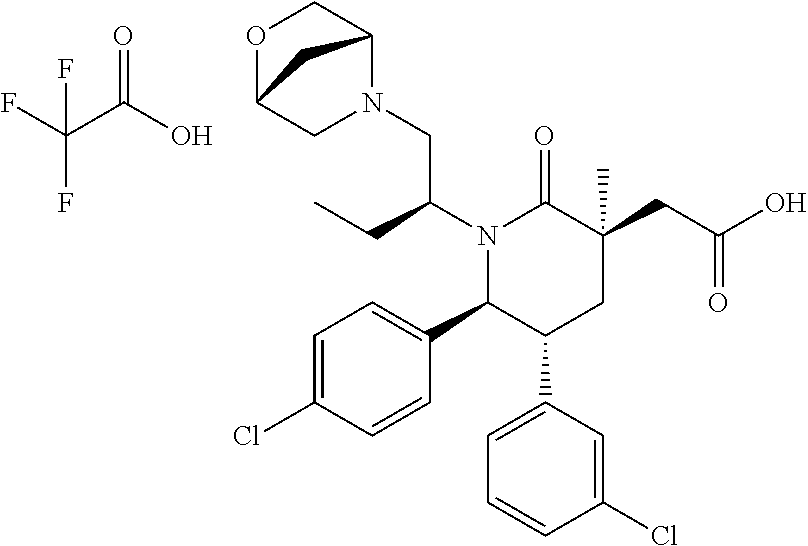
N1(C(CC)CN2C3COC(C2)C3)C(C2=CC=C(Cl)C=C2)C(C2=CC=CC(Cl)=C2)CC(C)(CC(=O)O)C1=O.FC(C(O)=O)(F)F
